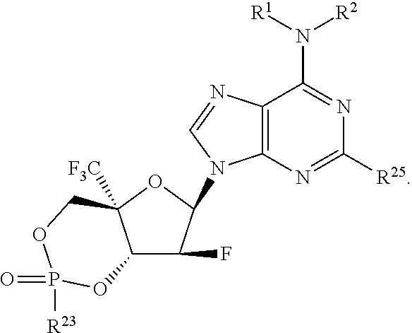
C12C(F)C(N3C4=C(C(N([R1])[R2])=NC([R25])=N4)N=C3)OC1([F3C])COP(=O)([R23])O2
